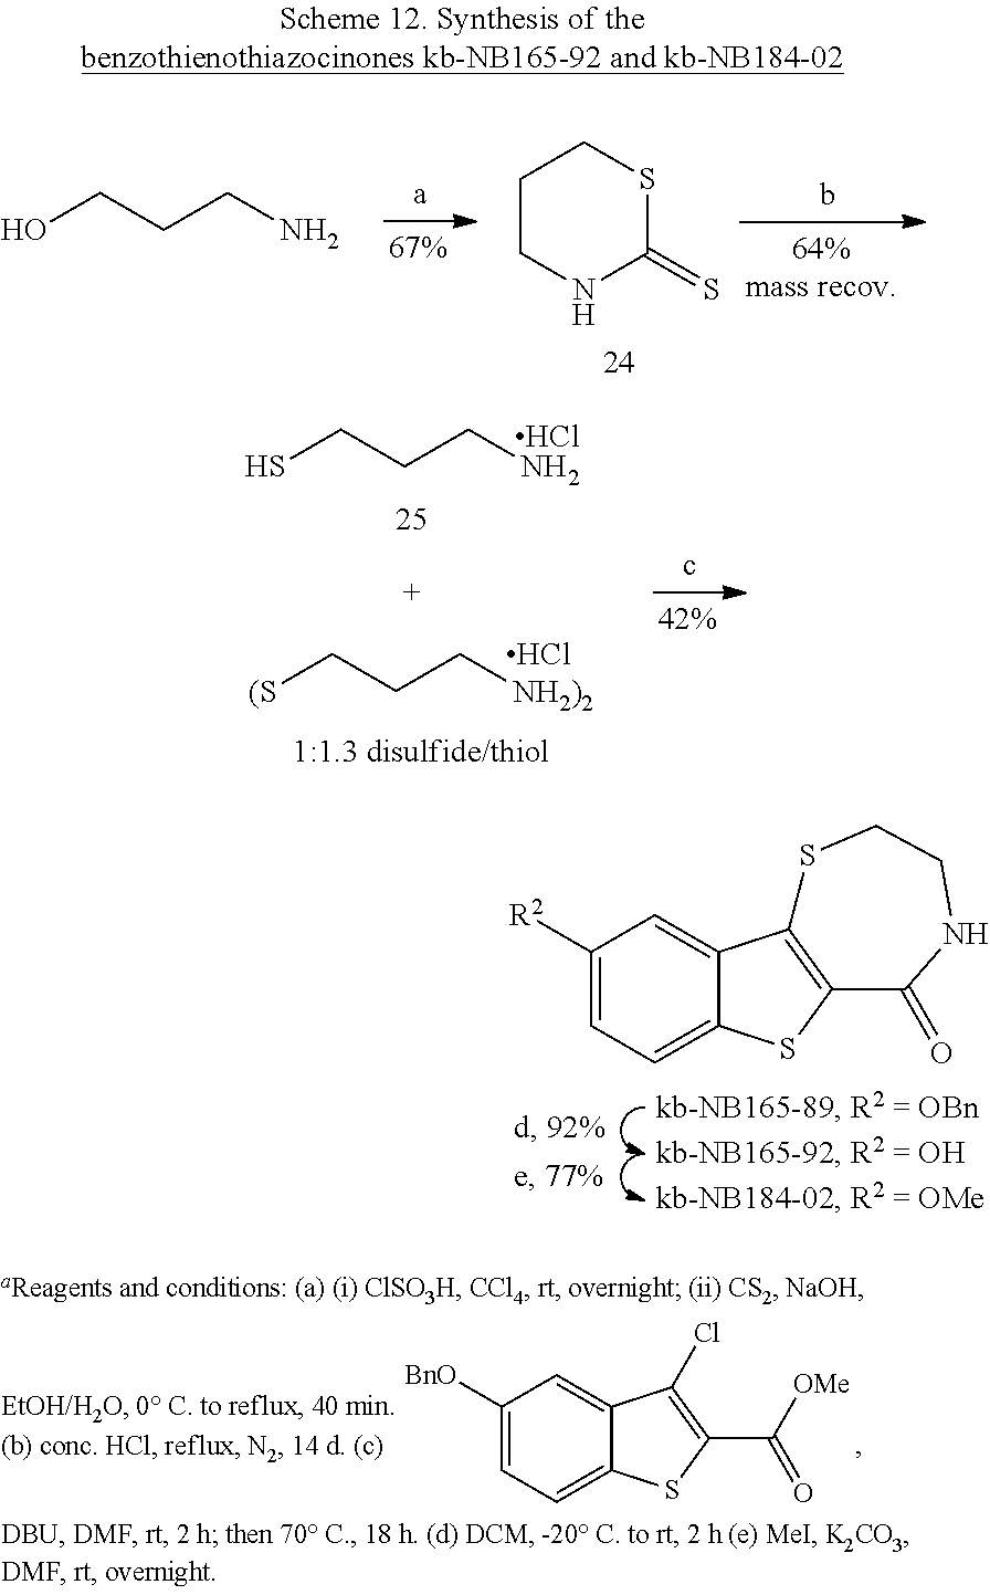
OCCCN.C1CNC(=S)SC1.SCCCN.Cl.[(S]CCC[NH2)2].Cl.C1([R2])=CC=C2C(=C1)C1=C(S2)C(=O)NCCS1.C1([BnO])=CC=C2C(=C1)C(Cl)=C(C([OMe])=O)S2
